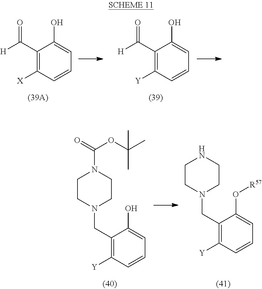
C1(C([H])=O)=C([Y])C=CC=C1O.C1(C([H])=O)=C([X])C=CC=C1O.C1(CN2CCNCC2)=C([Y])C=CC=C1O[R57].C1(CN2CCN(C(OC(C)(C)C)=O)CC2)=C([Y])C=CC=C1O
